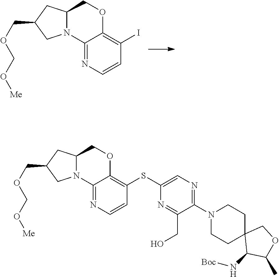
C12=NC=CC(I)=C1OCC1N2CC(COCO[Me])C1.C12=NC=CC(SC3=CN=C(N4CCC5(CC4)C(N[Boc])C(C)OC5)C(CO)=N3)=C1OCC1N2CC(COCO[Me])C1
